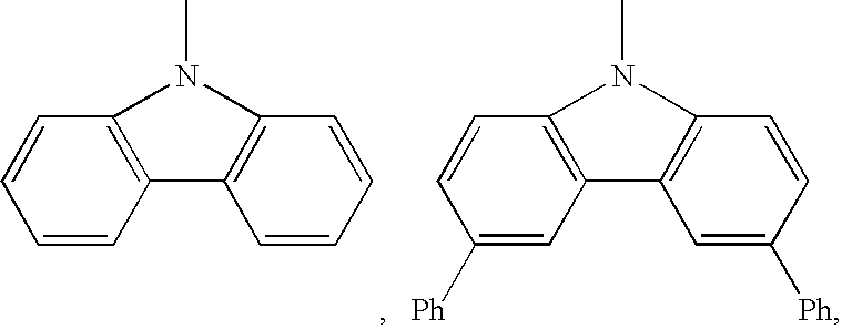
C1([Ph])=CC2=C(C=C1)N(C)C1=C2C=C([Ph])C=C1.C1=CC2=C(C=C1)N(C)C1=C2C=CC=C1
